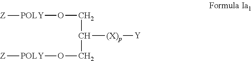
O(CC(CO[POLY][Z])[(X)p][Y])[POLY][Z]
